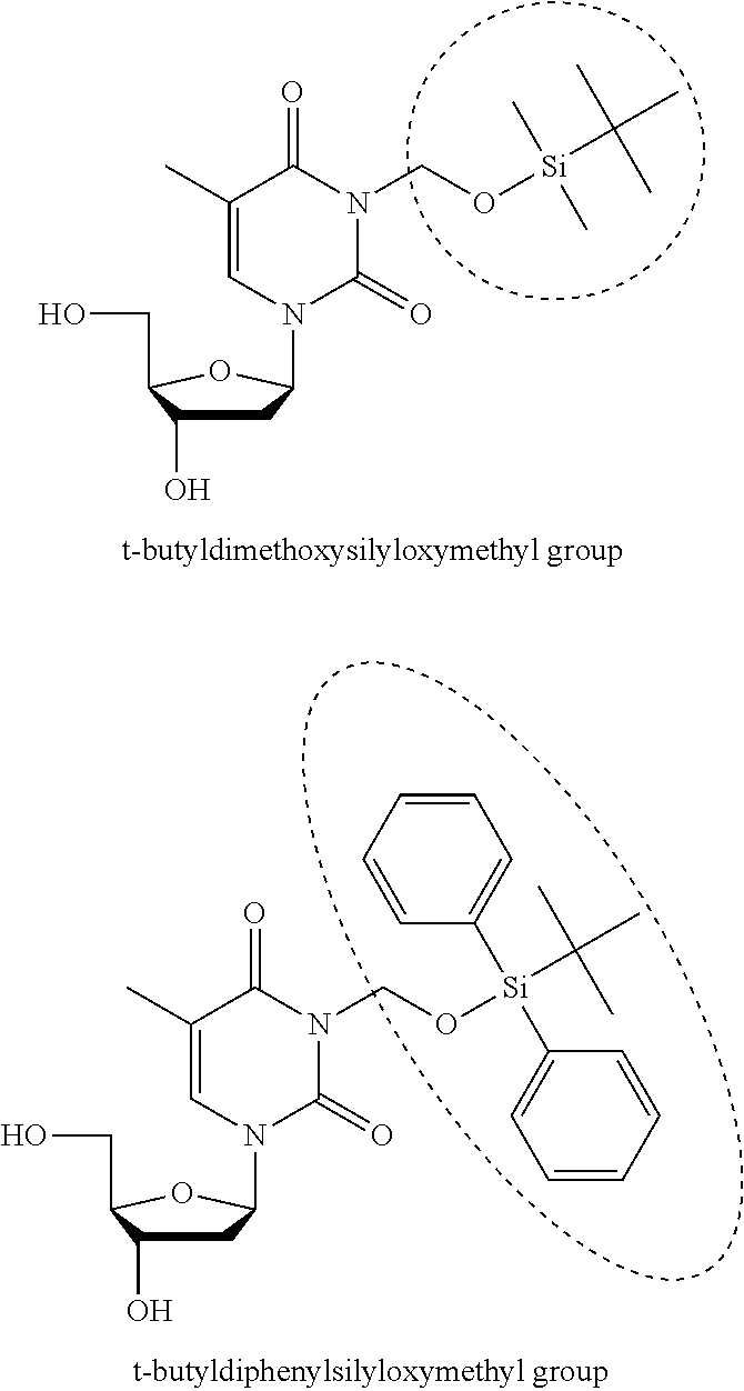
C1C(O)C(CO)OC1N1C(=O)N(CO[Si](C(C)(C)C)(C)C)C(=O)C(C)=C1.C1C(O)C(CO)OC1N1C(=O)N(CO[Si](C(C)(C)C)(C2=CC=CC=C2)C2=CC=CC=C2)C(=O)C(C)=C1
